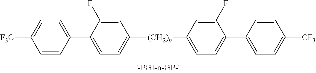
C1=CC(C2=CC=C([(CH2)n]C3=CC=C(C4=CC=C([CF3])C=C4)C(F)=C3)C=C2F)=CC=C1[F3C]
